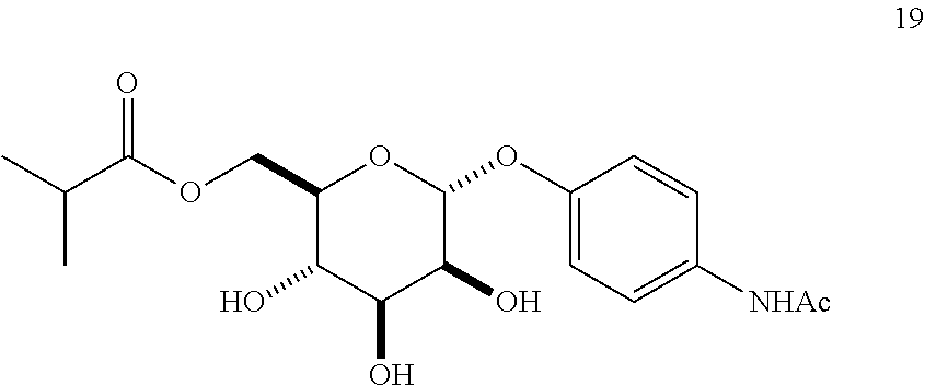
C1(COC(C(C)C)=O)C(O)C(O)C(O)C(OC2=CC=C([NHAc])C=C2)O1
